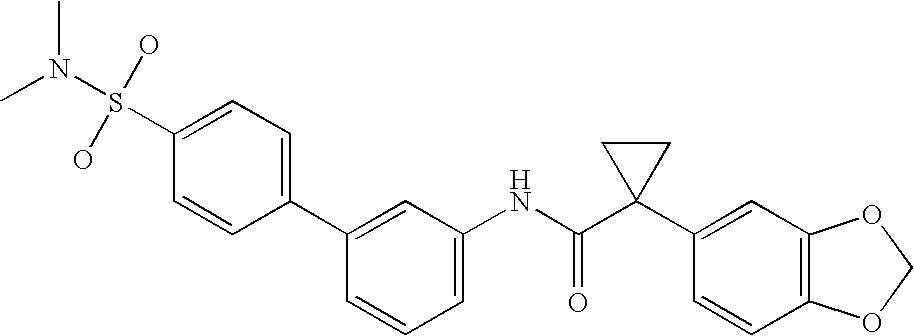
C1(C2=CC=C(S(O)(O)N(C)C)C=C2)=CC(NC(C2(C3=CC4=C(C=C3)OCO4)CC2)=O)=CC=C1
